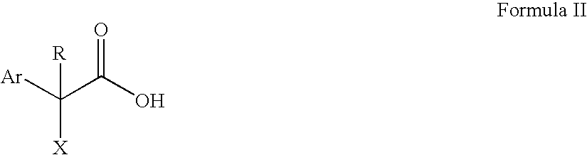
[Ar]C(C(O)=O)([X])[R]
